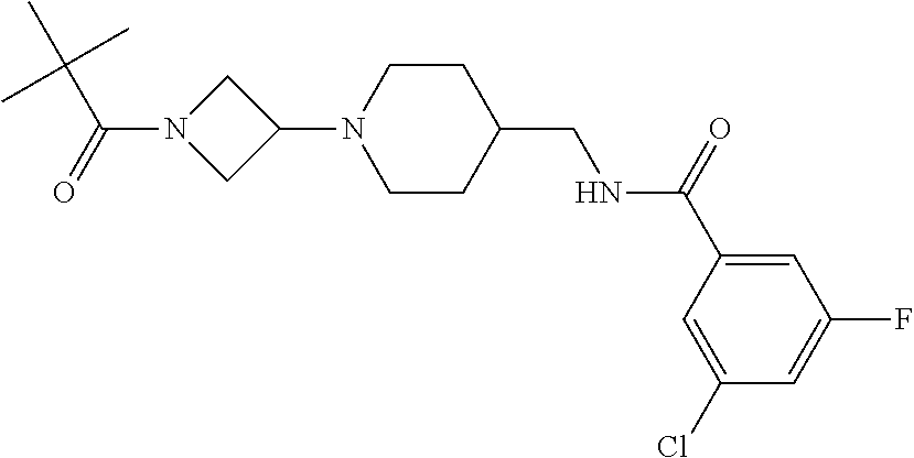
C1(N2CCC(CNC(C3=CC(F)=CC(Cl)=C3)=O)CC2)CN(C(C(C)(C)C)=O)C1
